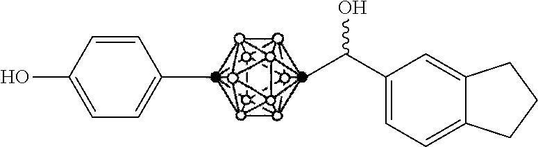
CC1=CC=C(O)C=C1.CC(C1=CC=C2C(=C1)CCC2)O
